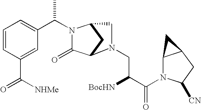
C(N1C(=O)C2CC1CN2CC([BocHN])C(=O)N1C2C(CC1[CN])C2)(C1=CC=CC(C(=O)[NHMe])=C1)C
